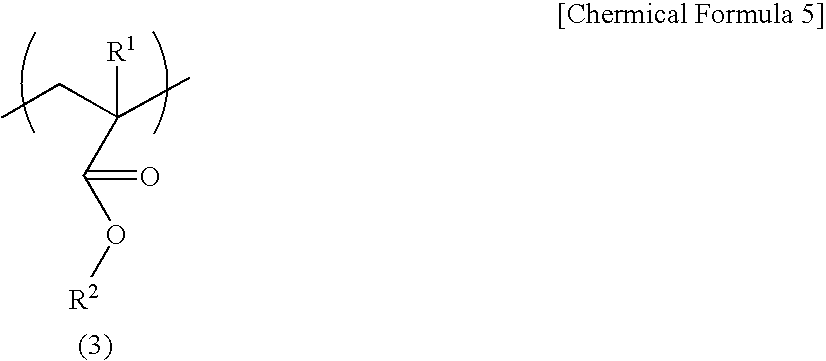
C(C)(CC)([R1])C(O[R2])=O
